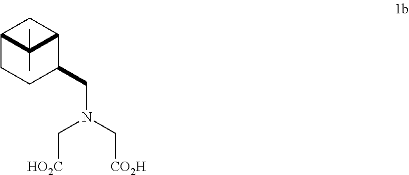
C12CCC(CN(C[CO2H])C[HO2C])C(C1)C2
